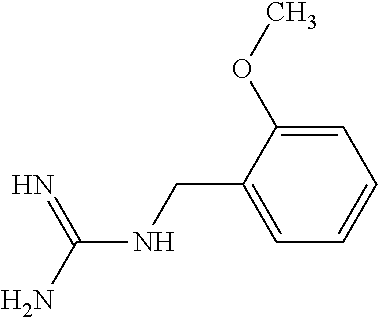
N(C(=N)N)CC1=CC=CC=C1OC
